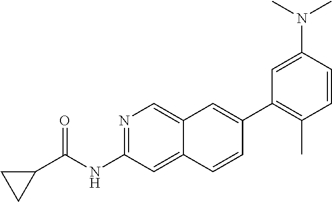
N1=C(NC(=O)C2CC2)C=C2C(=C1)C=C(C1=C(C)C=CC(N(C)C)=C1)C=C2
